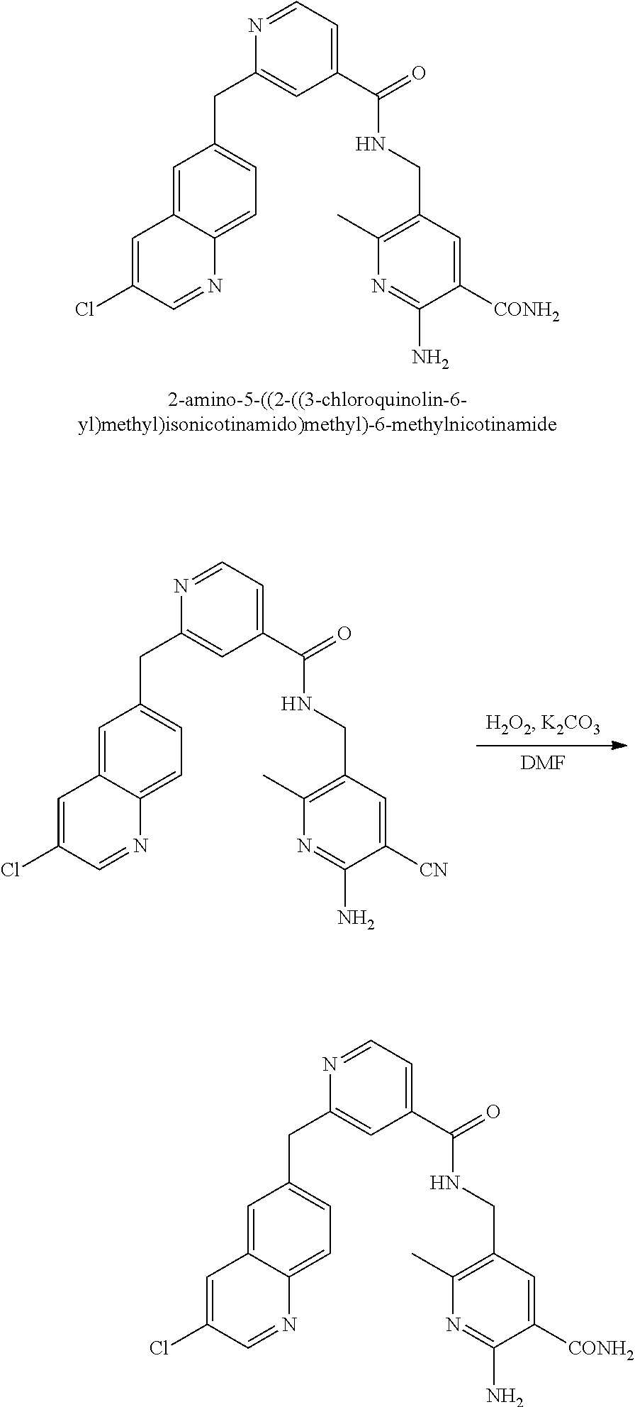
C(C1=CC(C(=O)NCC2=C(C)N=C(N)C([CONH2])=C2)=CC=N1)C1=CC=C2C(=C1)C=C(Cl)C=N2.[DMF].C(C1=CC(C(=O)NCC2=C(C)N=C(N)C([CN])=C2)=CC=N1)C1=CC=C2C(=C1)C=C(Cl)C=N2.C(C1=CC(C(=O)NCC2=C(C)N=C(N)C([CONH2])=C2)=CC=N1)C1=CC=C2C(=C1)C=C(Cl)C=N2
